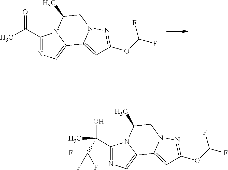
O(C1=NN2C(=C1)C1=CN=C(C(=O)C)N1C(C)C2)C(F)F.O(C1=NN2C(=C1)C1=CN=C(C(O)(C)C(F)(F)F)N1C(C)C2)C(F)F
